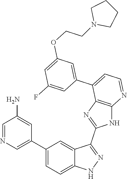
C1=NC=C(C2=CC=C3C(=C2)C(C2=NC4=C(N2)N=CC=C4C2=CC(OCCN4CCCC4)=CC(F)=C2)=NN3)C=C1N
